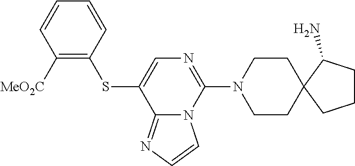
C1([MeO2C])=C(SC2=CN=C(N3CCC4(CC3)CCCC4N)N3C2=NC=C3)C=CC=C1
